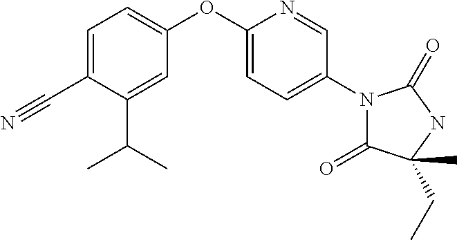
C1=C(OC2=CC=C(C#N)C(C(C)C)=C2)N=CC(N2C(=O)C(CC)(C)NC2=O)=C1
